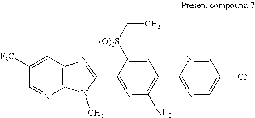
C12=C(C=C([F3C])C=N1)N=C(C1=NC(N)=C(C3=NC=C([CN])C=N3)C=C1[(O)2S]CC)N2C
